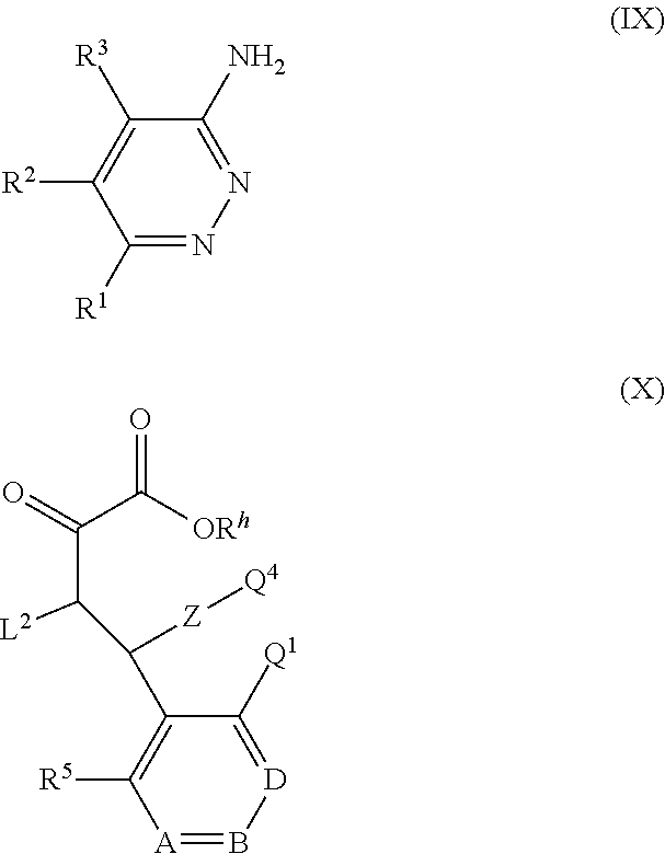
[D]1=C([Q1])C(C(C(C(C([ORh])=O)=O)[L2])[Z][Q4])=C([R5])[A]=B1.N1=C(N)C([R3])=C([R2])C([R1])=N1
